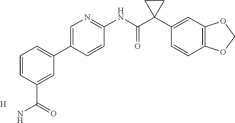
C1=C(C2=CC=CC(C(=O)N)=C2)C=CC(NC(C2(C3=CC4=C(C=C3)OCO4)CC2)=O)=N1.[H]
